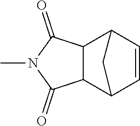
CN1C(=O)C2C(C1=O)C1C=CC2C1
